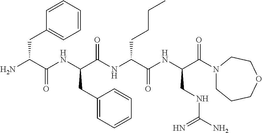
NC(C(NC(C(NC(C(NC(C(=O)N1CCCOCC1)CNC(N)=N)=O)CCCC)=O)CC1=CC=CC=C1)=O)CC1=CC=CC=C1
